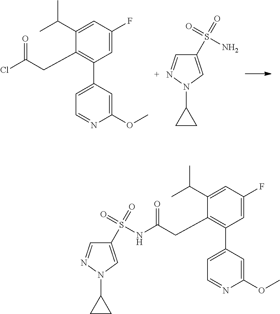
C1=C(F)C=C(C(C)C)C(CC(=O)Cl)=C1C1=CC=NC(OC)=C1.C1(S(=O)(N)=O)=CN(C2CC2)N=C1.C1=C(F)C=C(C(C)C)C(CC(=O)NS(=O)(=O)C2=CN(C3CC3)N=C2)=C1C1=CC=NC(OC)=C1
